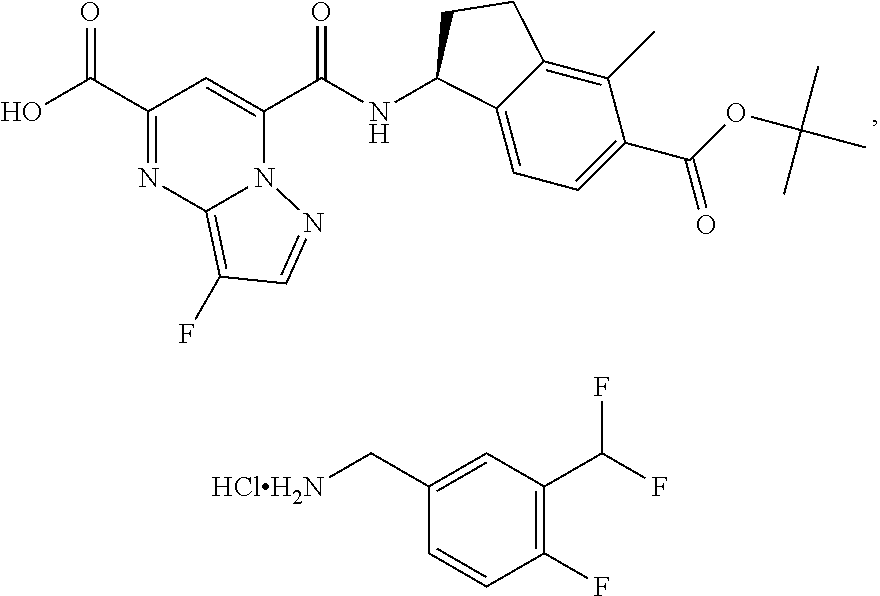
C1(C[HClH2N])=CC(C(F)F)=C(F)C=C1.C(C1=NC2=C(F)C=NN2C(C(=O)NC2C3=CC=C(C(OC(C)(C)C)=O)C(C)=C3CC2)=C1)(=O)O
